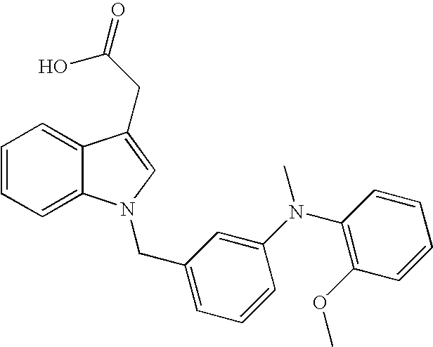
C1=CC=C2C(=C1)C(CC(O)=O)=CN2CC1=CC=CC(N(C2=C(OC)C=CC=C2)C)=C1
